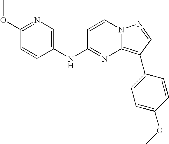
C1(OC)=NC=C(NC2=NC3=C(C4=CC=C(OC)C=C4)C=NN3C=C2)C=C1
